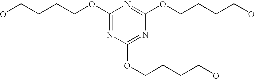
C1(OCCCCO)=NC(OCCCCO)=NC(OCCCCO)=N1
